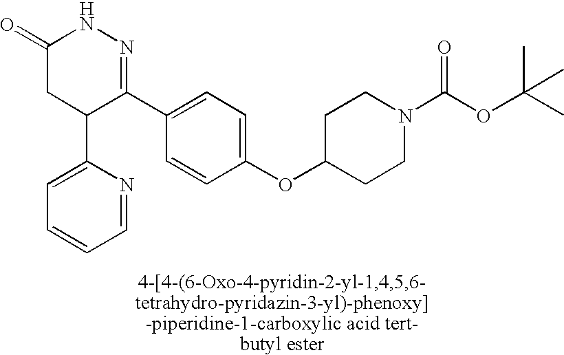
C1C(C2=CC=CC=N2)C(C2=CC=C(OC3CCN(C(=O)OC(C)(C)C)CC3)C=C2)=NNC1=O
